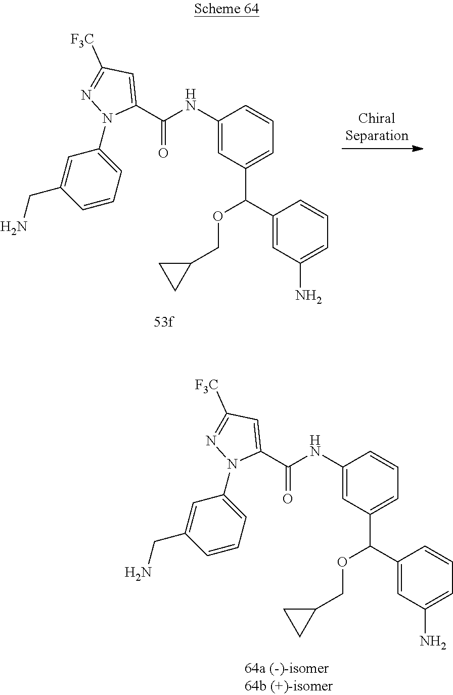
C1(C(NC2=CC(C(C3=CC(N)=CC=C3)OCC3CC3)=CC=C2)=O)=CC([F3C])=NN1C1=CC=CC(CN)=C1.C1(C(NC2=CC(C(C3=CC(N)=CC=C3)OCC3CC3)=CC=C2)=O)=CC([F3C])=NN1C1=CC=CC(CN)=C1
